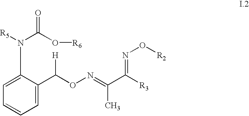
C1=C(C(ON=C(C([R3])=NO[R2])C)[H])C(N(C(=O)O[R6])[R5])=CC=C1
